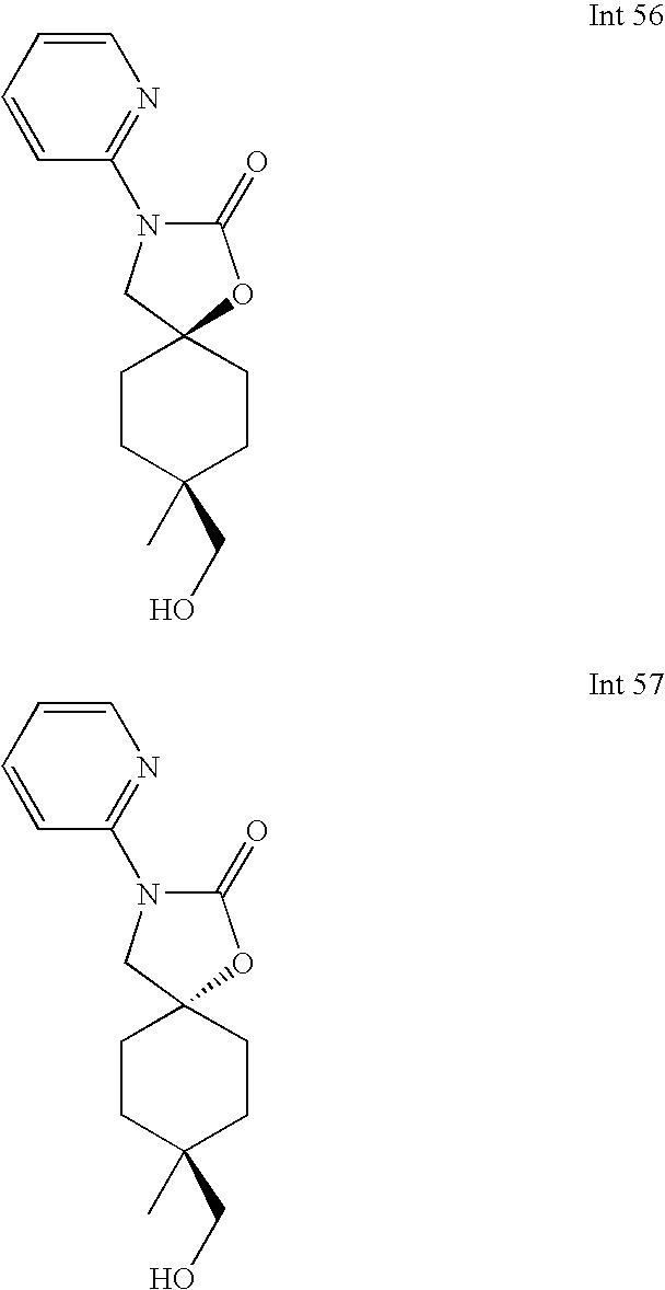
C1=CC=CC(N2C(=O)OC3(C2)CCC(CO)(C)CC3)=N1.C1=CC=CC(N2C(=O)OC3(C2)CCC(CO)(C)CC3)=N1
